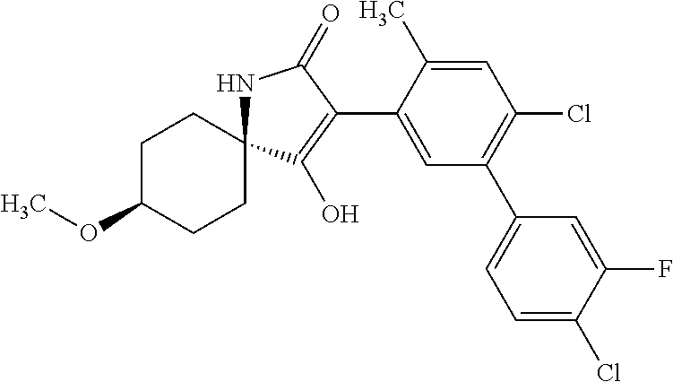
C1=C(C)C(C2=C(O)C3(NC2=O)CCC(OC)CC3)=CC(C2=CC=C(Cl)C(F)=C2)=C1Cl
